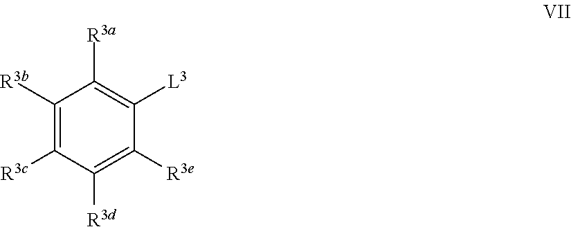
C1([R3b])=C([R3c])C([R3d])=C([R3e])C([L3])=C1[R3a]
